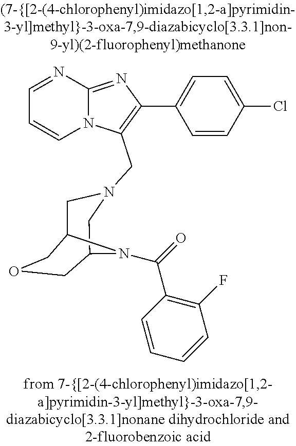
N12C(=NC(C3=CC=C(Cl)C=C3)=C1CN1CC3COCC(C1)N3C(=O)C1=C(F)C=CC=C1)N=CC=C2
